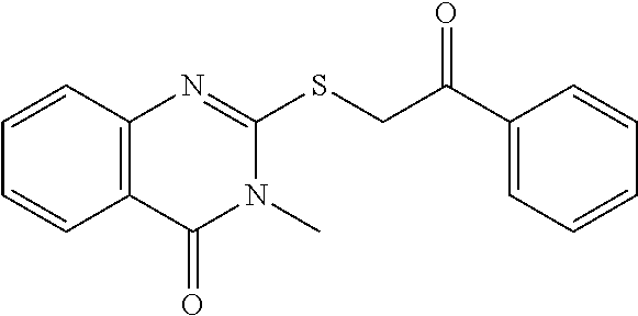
C12=C(C=CC=C1)N=C(SCC(C1=CC=CC=C1)=O)N(C)C2=O
